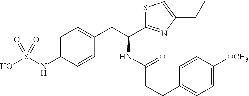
C(CC1=CC=C(NS(O)(=O)=O)C=C1)(NC(=O)CCC1=CC=C([OCH3])C=C1)C1=NC(CC)=CS1
